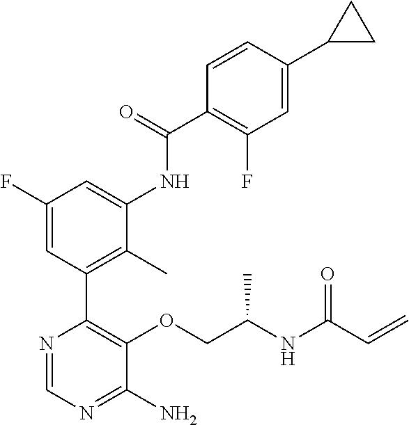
N1=CN=C(N)C(OCC(NC(C=C)=O)C)=C1C1=C(C)C(NC(C2=C(F)C=C(C3CC3)C=C2)=O)=CC(F)=C1
